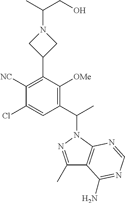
C1(C(C)N2N=C(C)C3=C2N=CN=C3N)=C([OMe])C(C2CN(C(CO)C)C2)=C([NC])C(Cl)=C1
